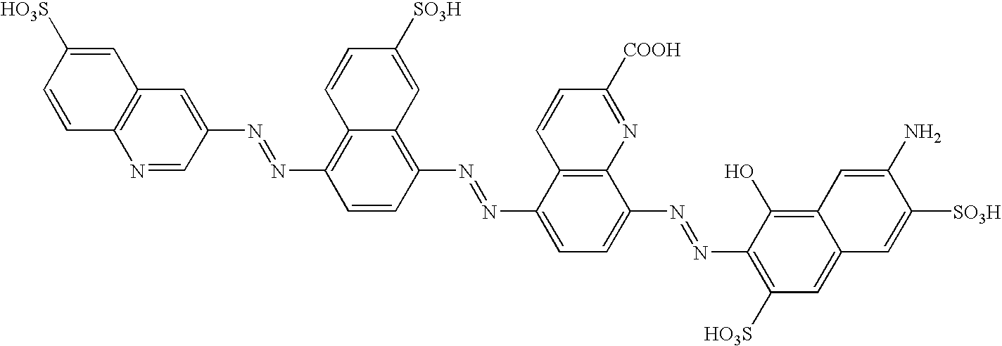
C12=C(C(N=NC3=C4C(=C(N=NC5=CC6=C(N=C5)C=CC([HO3S])=C6)C=C3)C=CC([SO3H])=C4)=CC=C1N=NC1=C([HO3S])C=C3C(=C1O)C=C(N)C([SO3H])=C3)C=CC([COOH])=N2
